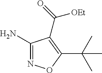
C1(N)=NOC(C(C)(C)C)=C1C(=O)[OEt]
